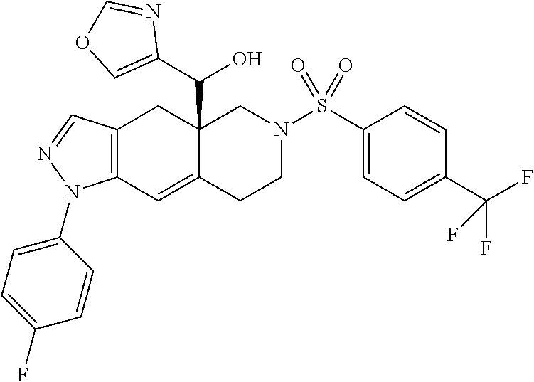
C12=C(C=C3C(C(C4=COC=N4)O)(C1)CN(S(C1=CC=C(C(F)(F)F)C=C1)(=O)=O)CC3)N(C1=CC=C(F)C=C1)N=C2
